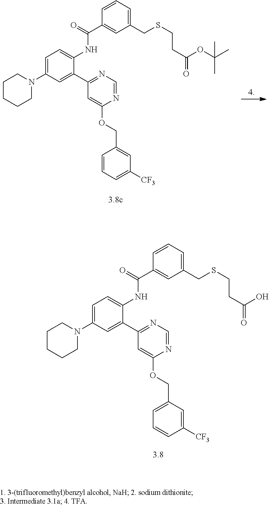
C1(C2=CC(N3CCCCC3)=CC=C2NC(C2=CC(CSCCC(O)=O)=CC=C2)=O)=NC=NC(OCC2=CC=CC([CF3])=C2)=C1.C1(C2=CC(N3CCCCC3)=CC=C2NC(C2=CC(CSCCC(OC(C)(C)C)=O)=CC=C2)=O)=NC=NC(OCC2=CC([CF3])=CC=C2)=C1
